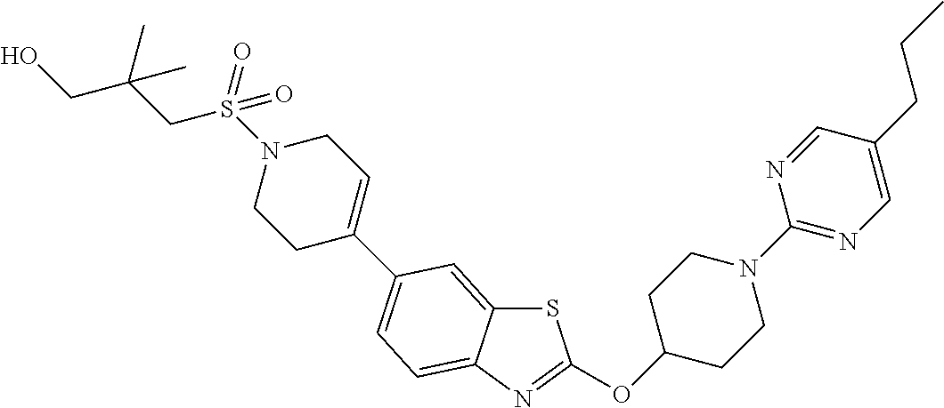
C(CC)C1=CN=C(N2CCC(OC3=NC4=CC=C(C5=CCN(S(CC(CO)(C)C)(=O)=O)CC5)C=C4S3)CC2)N=C1
